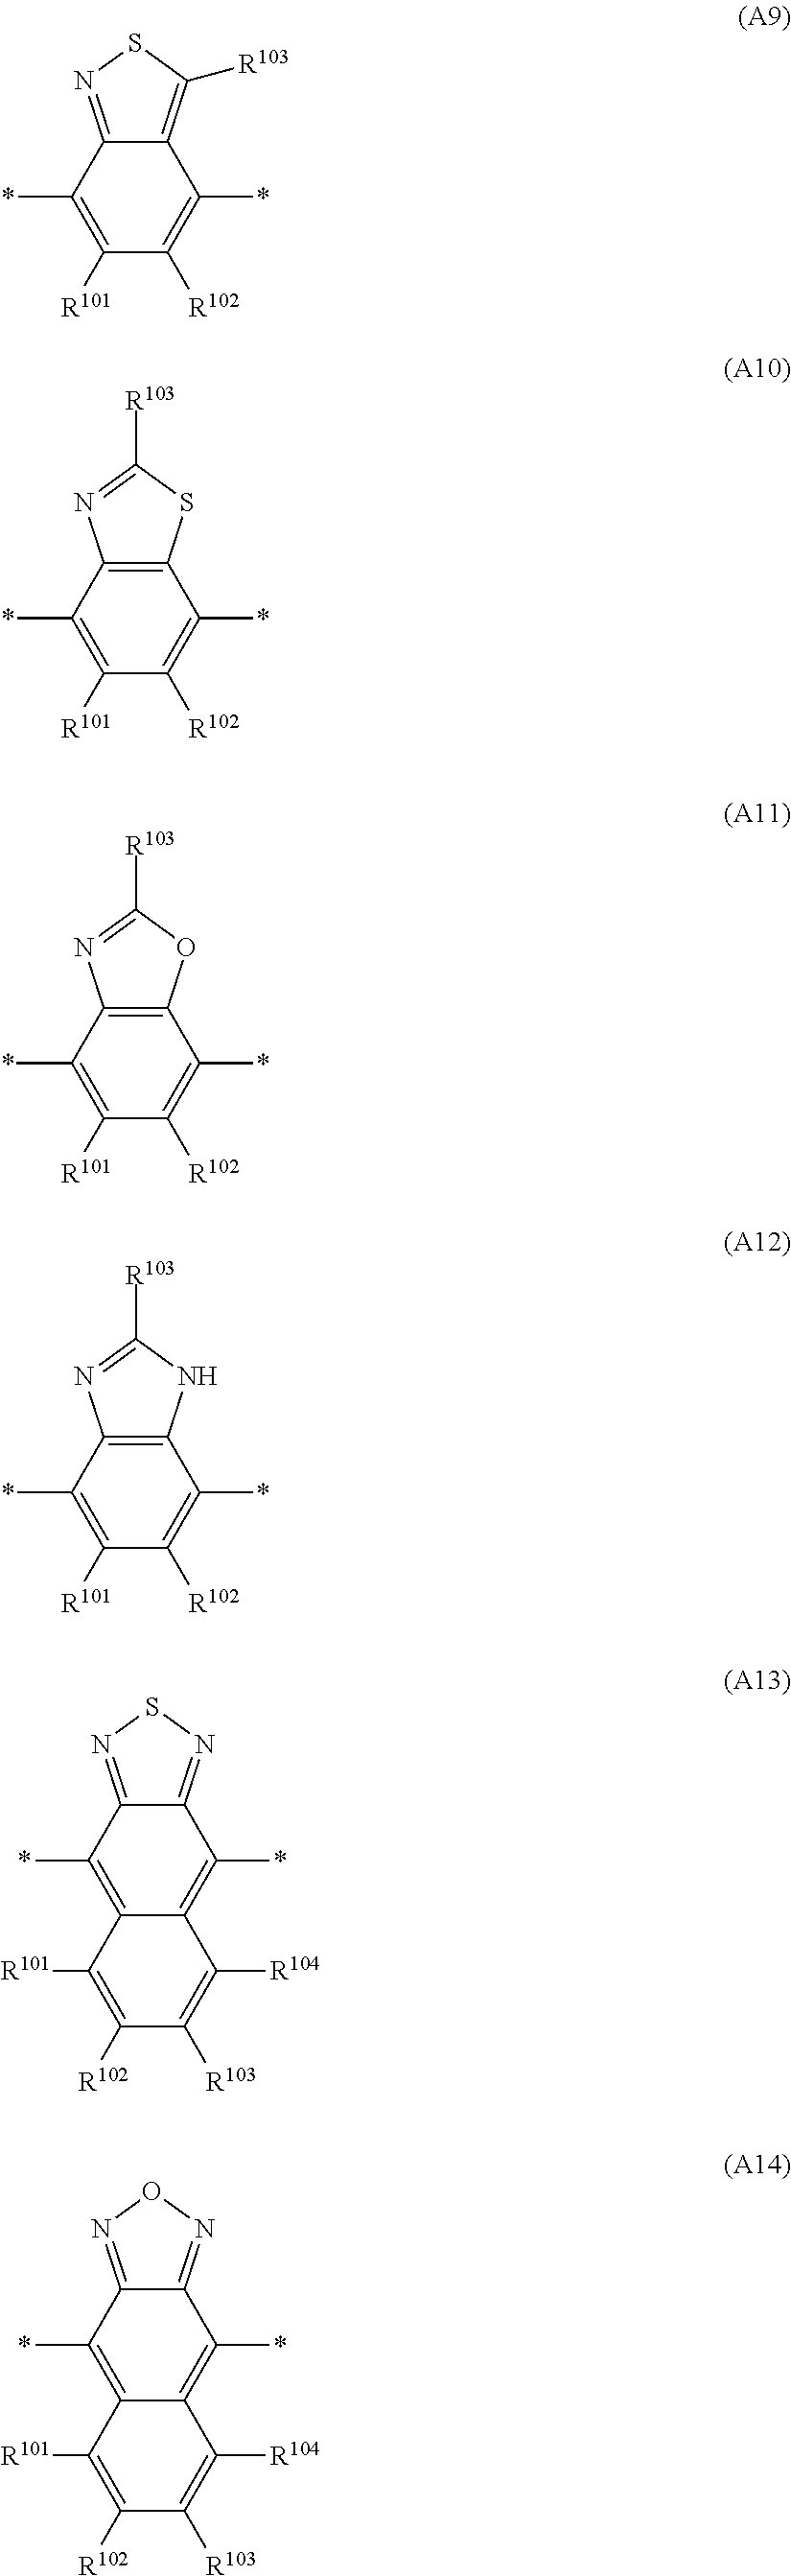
C1([R102])=C([R101])C2=C(*)C3=NSN=C3C(*)=C2C([R104])=C1[R103].C1([R102])=C([R101])C2=C(*)C3=NON=C3C(*)=C2C([R104])=C1[R103].C1([R101])=C(*)C2=C(SC([R103])=N2)C(*)=C1[R102].C1([R101])=C(*)C2=NSC([R103])=C2C(*)=C1[R102].C1([R101])=C(*)C2=C(OC([R103])=N2)C(*)=C1[R102].C1([R101])=C(*)C2=C(NC([R103])=N2)C(*)=C1[R102]
